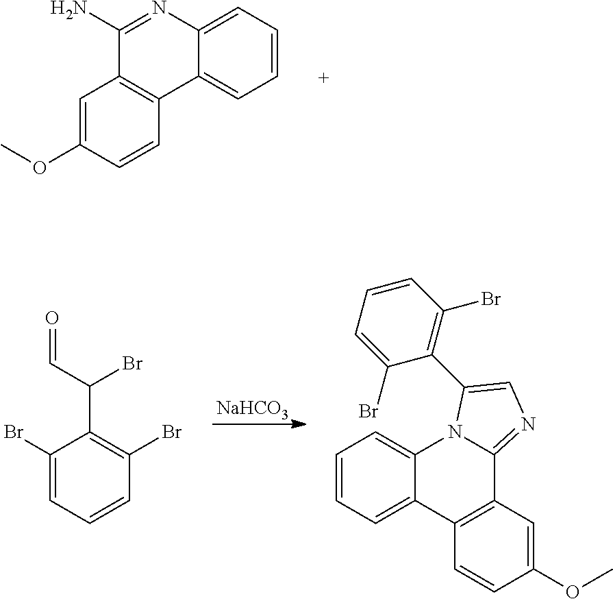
C1=CC=C2C(=C1)N=C(N)C1=C2C=CC(OC)=C1.[NaHCO3].C1(Br)=CC=CC(Br)=C1C(C=O)Br.C1=CC=C2C(=C1)N1C(=NC=C1C1=C(Br)C=CC=C1Br)C1=C2C=CC(OC)=C1
